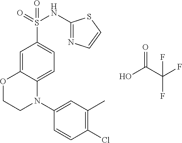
C1=C2C(=CC=C1S(=O)(NC1=NC=CS1)=O)N(C1=CC(C)=C(Cl)C=C1)CCO2.OC(C(F)(F)F)=O
